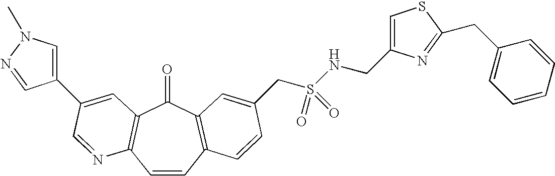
C1=CC2=C(C(=O)C3=C1N=CC(C1=CN(C)N=C1)=C3)C=C(CS(=O)(=O)NCC1=CSC(CC3=CC=CC=C3)=N1)C=C2
